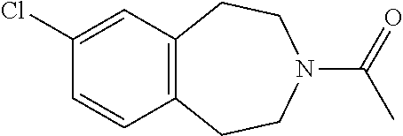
C1=CC2=C(C=C1Cl)CCN(C(C)=O)CC2
